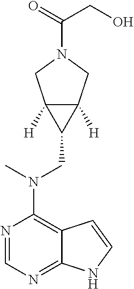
N1=CN=C2C(=C1N(CC1C3([H])C1([H])CN(C(CO)=O)C3)C)C=CN2
